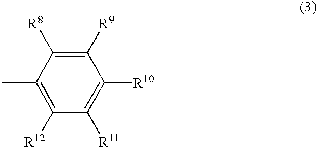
C1(C)=C([R12])C([R11])=C([R10])C([R9])=C1[R8]
